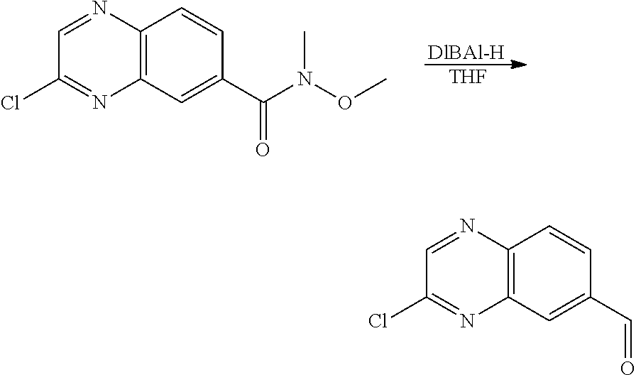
[DlBAl-H].[THF].C1=NC2=C(N=C1Cl)C=C(C(N(OC)C)=O)C=C2.C1=NC2=C(N=C1Cl)C=C(C=O)C=C2
